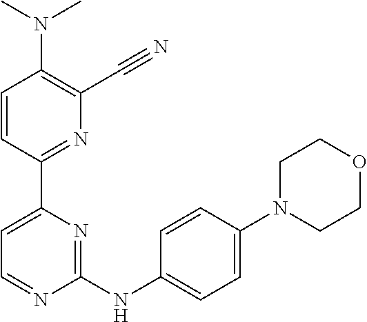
C1=CC(C2=CC=NC(NC3=CC=C(N4CCOCC4)C=C3)=N2)=NC(C#N)=C1N(C)C
